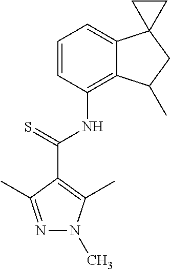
C1=CC(NC(=S)C2=C(C)N(C)N=C2C)=C2C(=C1)C1(CC2C)CC1
